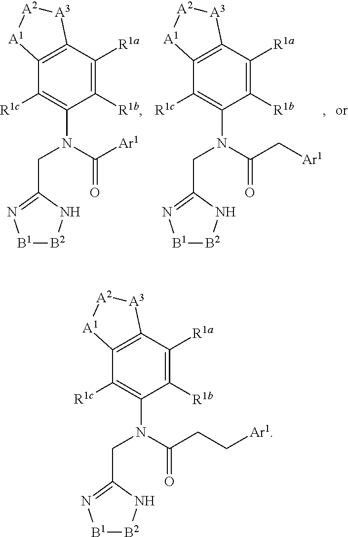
C12=C(C([R1a])=C([R1b])C(N(C([Ar1])=O)CC3=N[B1][B2]N3)=C1[R1c])[A3][A2][A1]2.C12=C(C([R1a])=C([R1b])C(N(C(C[Ar1])=O)CC3=N[B1][B2]N3)=C1[R1c])[A3][A2][A1]2.C12=C(C([R1a])=C([R1b])C(N(C(CC[Ar1])=O)CC3=N[B1][B2]N3)=C1[R1c])[A3][A2][A1]2
